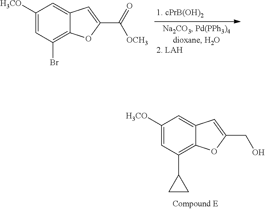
C1([H3CO])=CC(C2CC2)=C2C(=C1)C=C(CO)O2.C1([H3CO])=CC(Br)=C2C(=C1)C=C(C([OCH3])=O)O2
